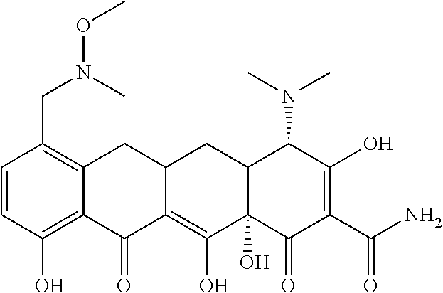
C1=CC(O)=C2C(=C1CN(OC)C)CC1C(=C(O)C3(O)C(C1)C(N(C)C)C(O)=C(C(N)=O)C3=O)C2=O
